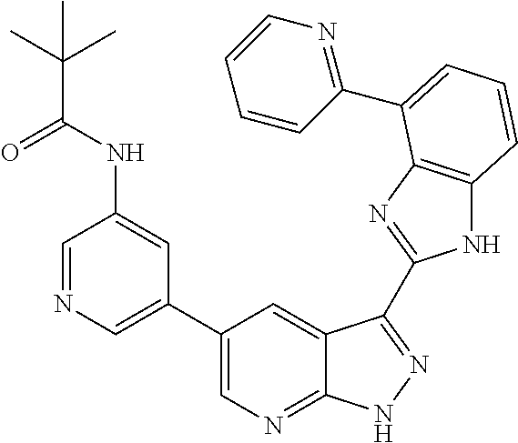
C1(C2=CN=C3C(=C2)C(C2=NC4=C(N2)C=CC=C4C2=NC=CC=C2)=NN3)=CN=CC(NC(C(C)(C)C)=O)=C1
